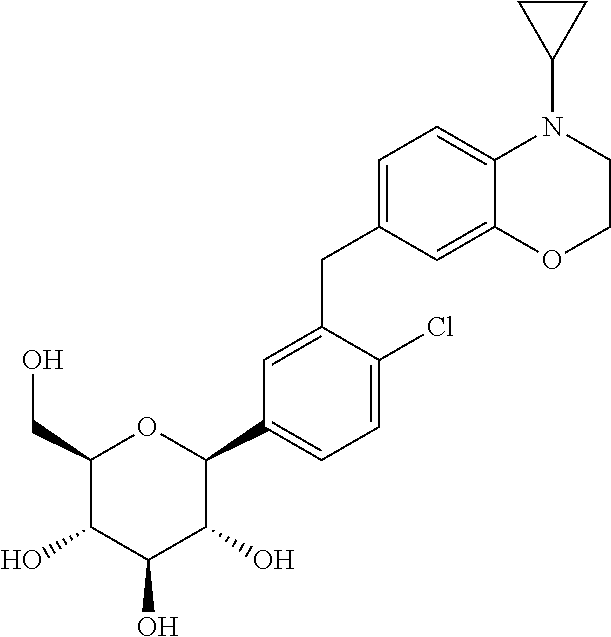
C1=C(CC2=CC=C3C(=C2)OCCN3C2CC2)C(Cl)=CC=C1C1C(O)C(O)C(O)C(CO)O1
